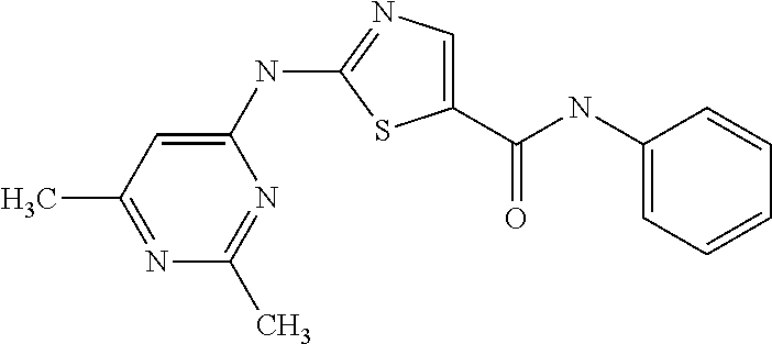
C1(NC2=NC=C(C(NC3=CC=CC=C3)=O)S2)=CC(C)=NC(C)=N1
